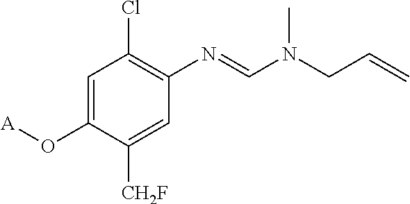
C1=C(O[A])C([CH2F])=CC(N=CN(CC=C)C)=C1Cl
